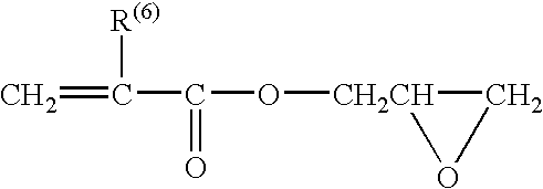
C=C([R(6)])C(=O)O[CH2CH]1CO1
